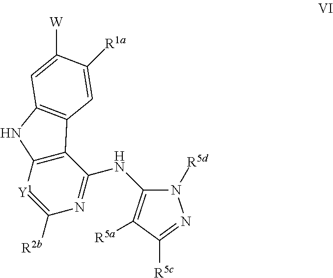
N1([R5d])C(NC2=NC([R2b])=[Y1]C3=C2C2=C(N3)C=C([W])C([R1a])=C2)=C([R5a])C([R5c])=N1
